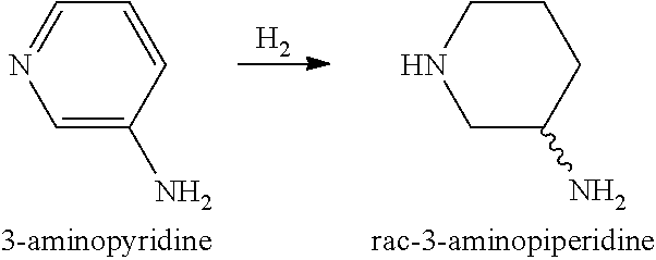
C1CNCC(N)C1.C1=C(N)C=CC=N1.[H2]
